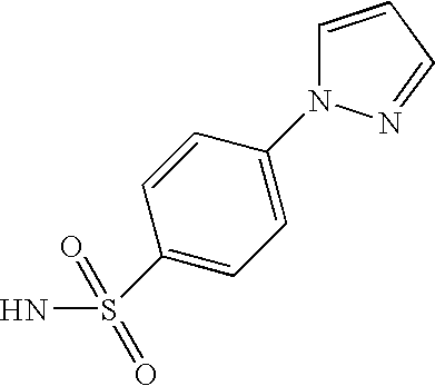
C1(S(N)(=O)=O)=CC=C(N2C=CC=N2)C=C1
